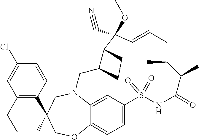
N12C3=CC(=CC=C3OCC3(C4=C(C=C(Cl)C=C4)CCC3)C1)S(=O)(=O)NC(=O)C(C)C(C)CC=CC(OC)(C#N)C1C(C2)CC1
